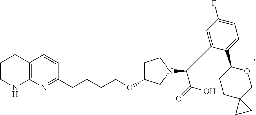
C1CNC2=C(C1)C=CC(CCCCOC1CCN(C(C3=CC(F)=CC=C3C3CCC4(CO3)CC4)C(O)=O)C1)=N2
